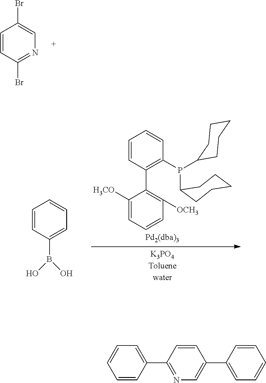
C1=CC(Br)=NC=C1Br.C1=CC(C2=C([OCH3])C=CC=C2[H3CO])=C(P(C2CCCCC2)C2CCCCC2)C=C1.C1=CC(B(O)O)=CC=C1.C1=CC(C2=NC=C(C3=CC=CC=C3)C=C2)=CC=C1
